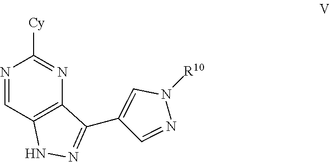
N1=CC2=C(N=C1[Cy])C(C1=CN([R10])N=C1)=NN2
